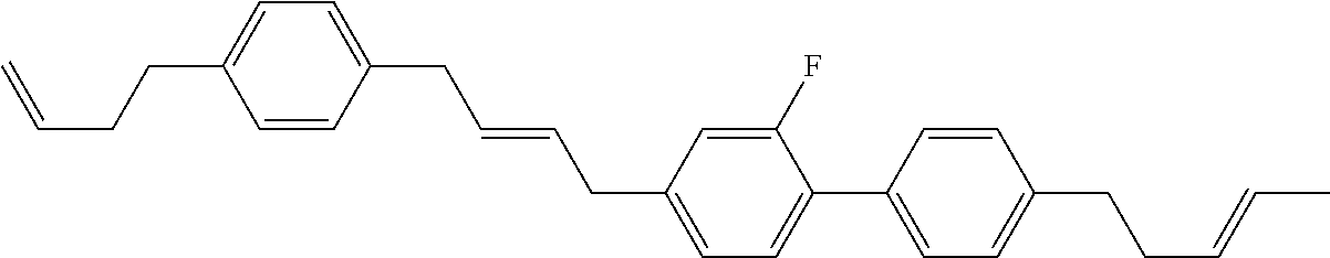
C1=CC(CC=CCC2=CC=C(C3=CC=C(CCC=CC)C=C3)C(F)=C2)=CC=C1CCC=C
